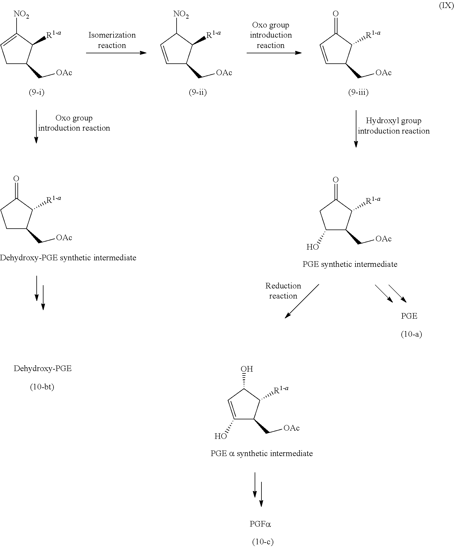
C1C(C[OAc])C([R1-a])C([NO2])=C1.C1=CC([NO2])C([R1-a])C1C[OAc].C1=CC(=O)C([R1-a])C1C[OAc].C1C(C[OAc])C([R1-a])C(=O)C1.C1(O)C(C[OAc])C([R1-a])C(=O)C1.C1(O)=CC(O)C([R1-a])C1C[OAc]
